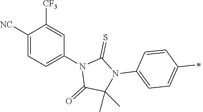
C1([NC])=CC=C(N2C(=O)C(C)(C)N(C3=CC=C(C)C=C3)C2=S)C=C1[CF3]
